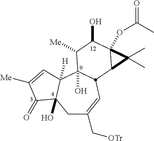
C1C(C[OTr])=CC2C(O)(C3([H])C1(O)C(=O)C([Me])=C3)C([Me])C(O)C1(OC(C)=O)C2C1(C)C
